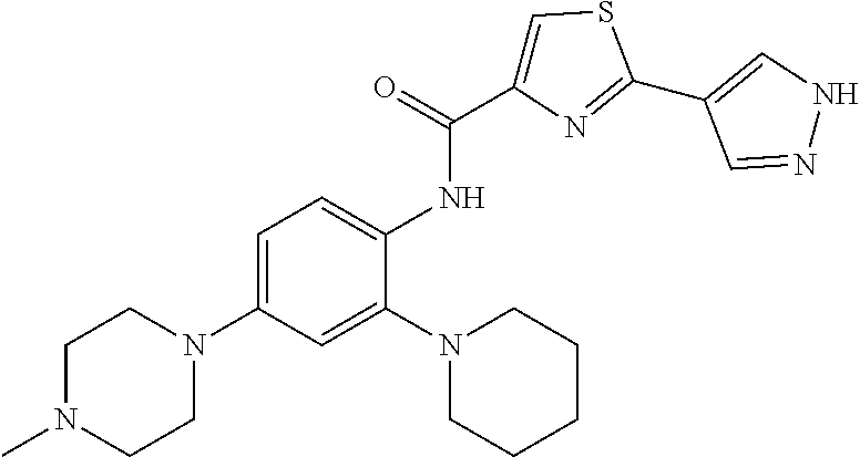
C1N(C)CCN(C2=CC=C(NC(=O)C3=CSC(C4=CNN=C4)=N3)C(N3CCCCC3)=C2)C1
